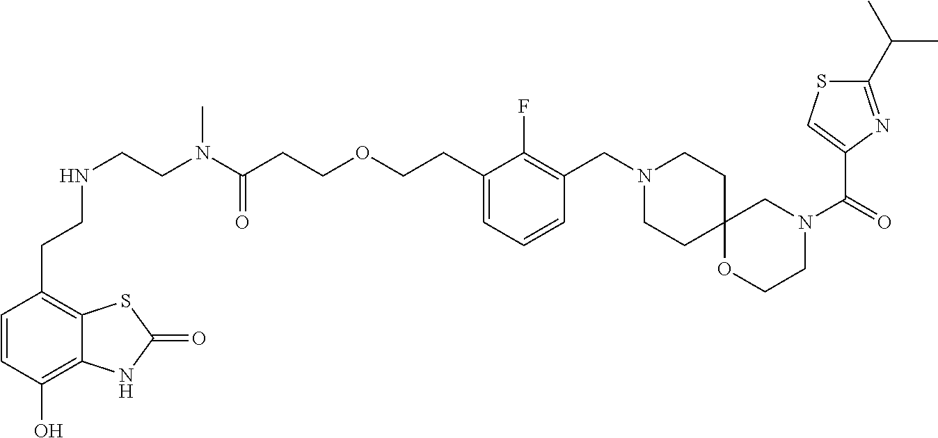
C1=CC(O)=C2C(=C1CCNCCN(C(CCOCCC1=CC=CC(CN3CCC4(CC3)OCCN(C(C3=CSC(C(C)C)=N3)=O)C4)=C1F)=O)C)SC(=O)N2
